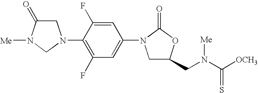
C1C(=O)N([Me])CN1C1=C(F)C=C(N2CC(CN(C(=S)[OCH3])[Me])OC2=O)C=C1F
